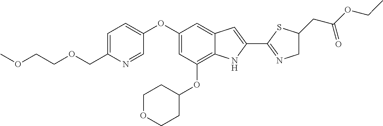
C1=C(COCCOC)N=CC(OC2=CC(OC3CCOCC3)=C3C(=C2)C=C(C2=NCC(CC(OCC)=O)S2)N3)=C1
